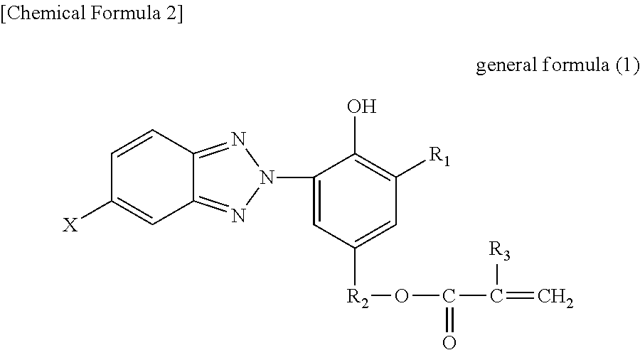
C12=NN(C3=CC([R2]OC(C([R3])=C)=O)=CC([R1])=C3O)N=C1C=CC([X])=C2
